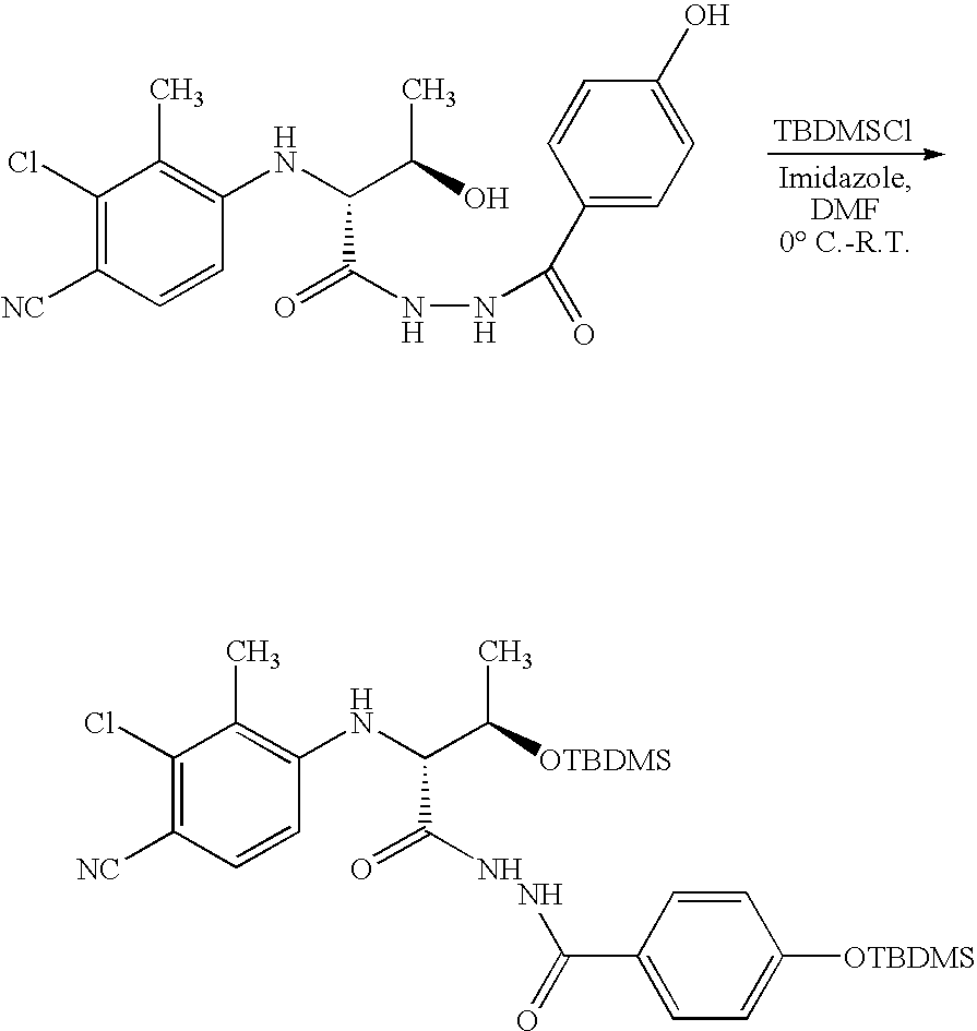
C1(Cl)=C([NC])C=CC(NC(C([OTBDMS])C)C(N)=O)=C1C.C(C1=CC=C([OTBDMS])C=C1)(=O)N.C1(Cl)=C([NC])C=CC(NC(C(O)C)C(NNC(=O)C2=CC=C(O)C=C2)=O)=C1C.[TBDMSCl]
